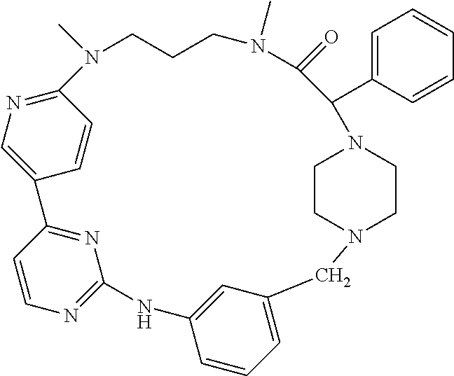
N1=C2C=CC(=C1)C1=NC(=NC=C1)NC1=CC(=CC=C1)CN1CCN(C(C3=CC=CC=C3)C(=O)N(C)CCCN2C)CC1
